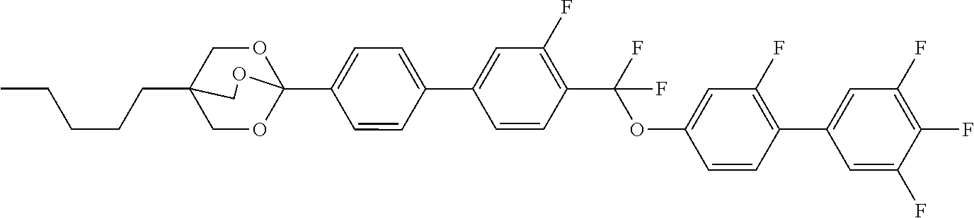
C(CC12COC(C3=CC=C(C4=CC(F)=C(C(OC5=CC(F)=C(C6=CC(F)=C(F)C(F)=C6)C=C5)(F)F)C=C4)C=C3)(OC1)OC2)CCC
